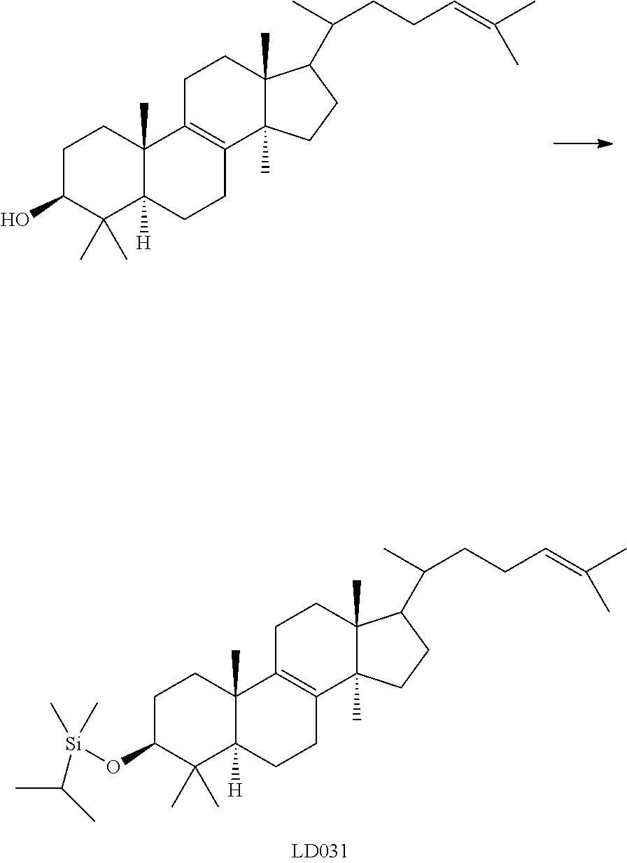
C1C(O)C(C)(C)C2([H])C(C)(C1)C1=C(CC2)C2(C)C(C)(CC1)C(C(CCC=C(C)C)C)CC2.C1C(O[Si](C(C)C)(C)C)C(C)(C)C2([H])C(C)(C1)C1=C(CC2)C2(C)C(C)(CC1)C(C(CCC=C(C)C)C)CC2
